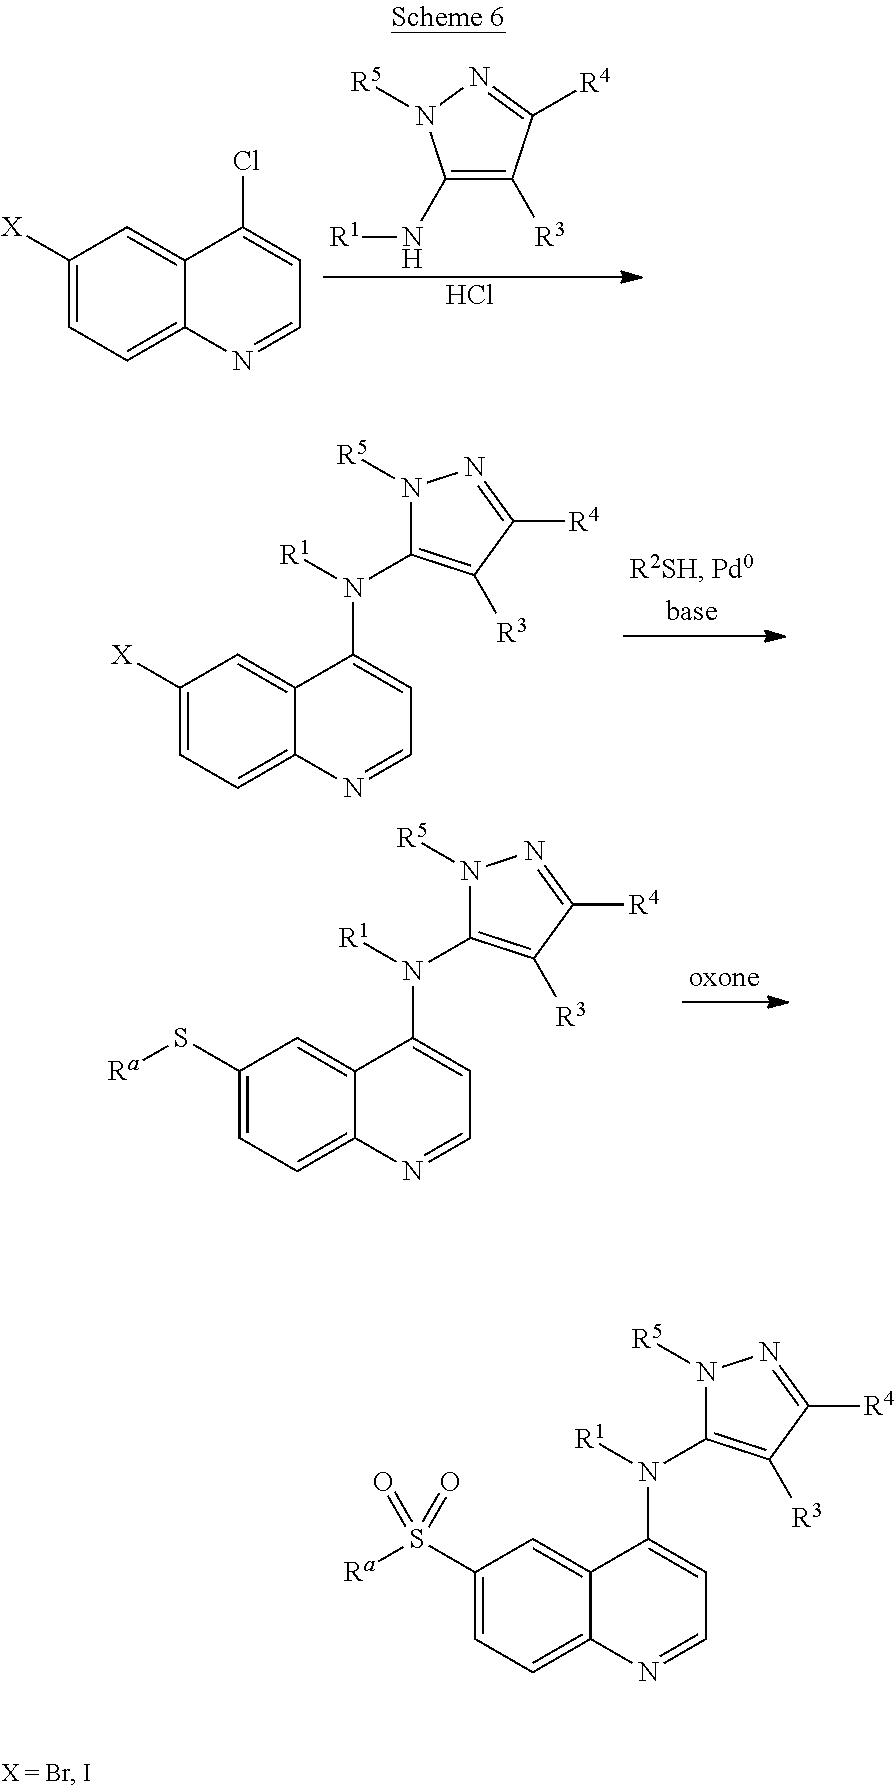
C1(N[R1])=C([R3])C([R4])=NN1[R5].Cl.C1([X])=CC=C2C(=C1)C(Cl)=CC=N2.C1([X])=CC=C2C(=C1)C(N([R1])C1=C([R3])C([R4])=NN1[R5])=CC=N2.C1(S[Ra])=CC=C2C(=C1)C(N([R1])C1=C([R3])C([R4])=NN1[R5])=CC=N2.C1(S([Ra])(=O)=O)=CC=C2C(=C1)C(N([R1])C1=C([R3])C([R4])=NN1[R5])=CC=N2
